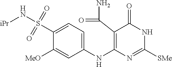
C1(S(N[iPr])(=O)=O)=CC=C(NC2=C(C(N)=O)C(=O)NC([SMe])=N2)C=C1[MeO]
